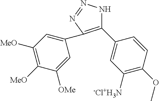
C1(C2=CC([-Cl+H3N])=C(OC)C=C2)=C(C2=CC([MeO])=C([MeO])C([OMe])=C2)N=NN1
